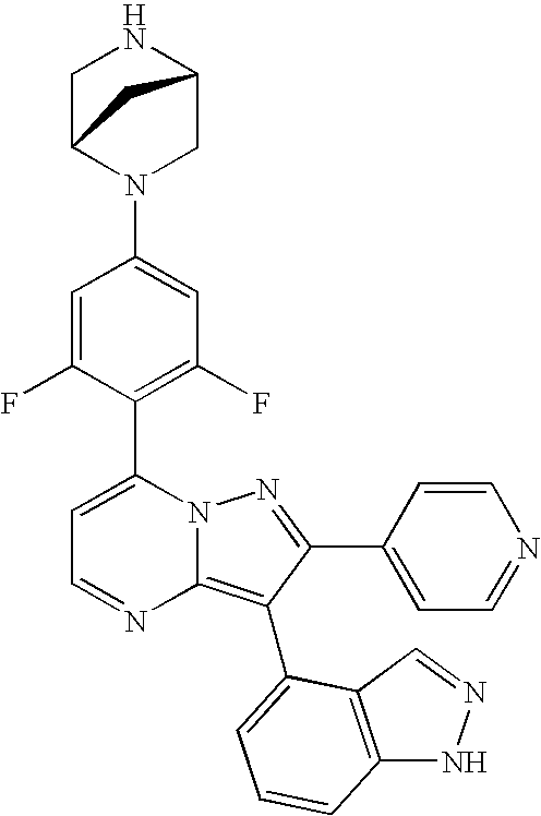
C1(C2=C(F)C=C(N3CC4NCC3C4)C=C2F)=CC=NC2=C(C3=CC=CC4=C3C=NN4)C(C3=CC=NC=C3)=NN12
